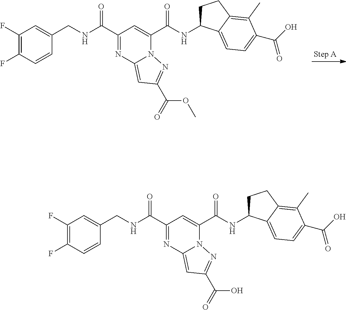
C1(F)=C(F)C=CC(CNC(C2=NC3=CC(C(=O)OC)=NN3C(C(NC3CCC4=C(C)C(C(O)=O)=CC=C34)=O)=C2)=O)=C1.C1(F)=C(F)C=CC(CNC(C2=NC3=CC(C(=O)O)=NN3C(C(NC3CCC4=C(C)C(C(O)=O)=CC=C34)=O)=C2)=O)=C1
